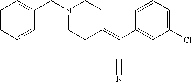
C1=CC=CC(CN2CCC(=C(C3=CC(Cl)=CC=C3)C#N)CC2)=C1
